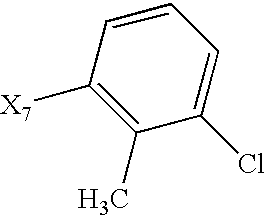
C1(C)=C([X7])C=CC=C1Cl
